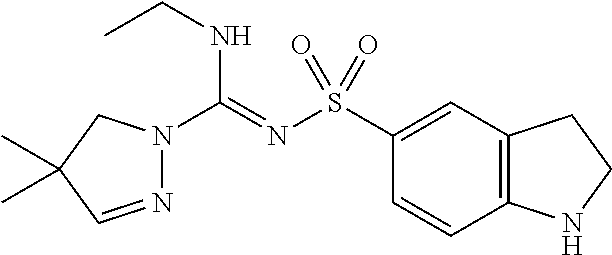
N1=CC(C)(C)CN1C(=NS(C1=CC2=C(C=C1)NCC2)(=O)=O)NCC
